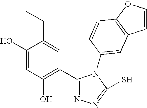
C1(O)=CC(O)=C(C2=NN=C(S)N2C2=CC3=C(OC=C3)C=C2)C=C1CC
